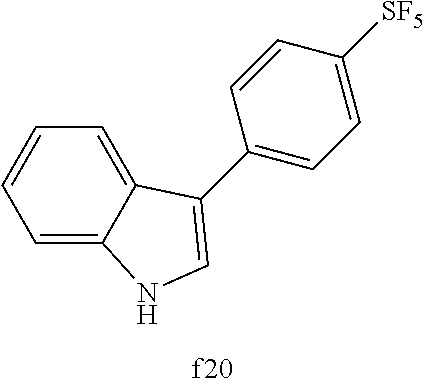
C1=C2C(=CC=C1)C(C1=CC=C([SF5])C=C1)=CN2
